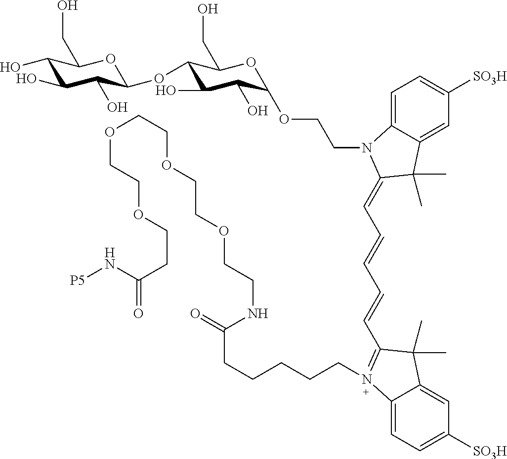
C1(O)C(O)C(O)C(OC2C(O)C(O)C(OCCN3C4=CC=C([SO3H])C=C4C(C)(C)C3=CC=CC=CC3=N(CCCCCC(=O)NCCOCCOCCOCCOCCC(=O)N[P5])C4=CC=C([SO3H])C=C4C3(C)C)OC2CO)OC1CO
